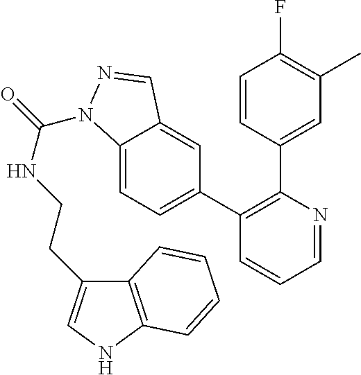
C1=NC(C2=CC(C)=C(F)C=C2)=C(C2=CC=C3C(=C2)C=NN3C(=O)NCCC2=CNC3=C2C=CC=C3)C=C1
